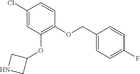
C1(Cl)=CC(OC2CNC2)=C(OCC2=CC=C(F)C=C2)C=C1
